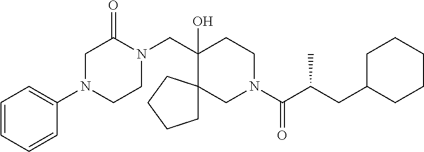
N1(C2=CC=CC=C2)CCN(CC2(O)C3(CN(C(=O)C(CC4CCCCC4)C)CC2)CCCC3)C(=O)C1
